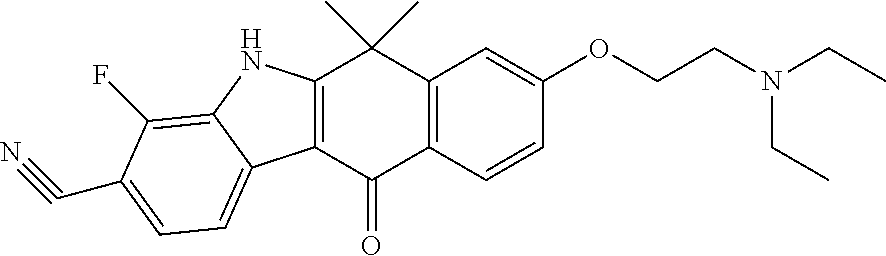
C12=C(C(=O)C3=C(C1(C)C)C=C(OCCN(CC)CC)C=C3)C1=CC=C(C#N)C(F)=C1N2
